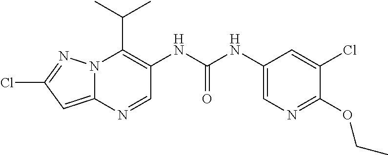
N12C(=CC(Cl)=N1)N=CC(NC(NC1=CN=C(OCC)C(Cl)=C1)=O)=C2C(C)C
